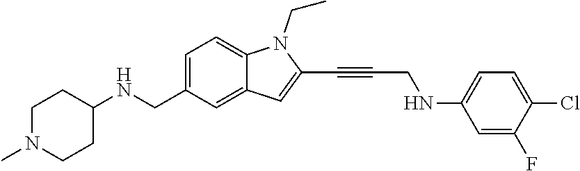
C1=C(CNC2CCN(C)CC2)C=C2C(=C1)N(CC)C(C#CCNC1=CC=C(Cl)C(F)=C1)=C2
